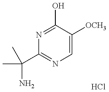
C(C1=NC=C([OCH3])C(O)=N1)(C)(C)N.Cl
